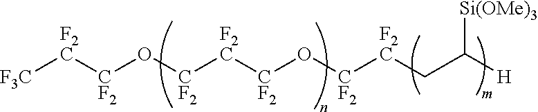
[F3C][F2C][CF2]O[CF2][F2C][CF2]O[CF2][F2C]CC([H])[Si(OMe)3]
